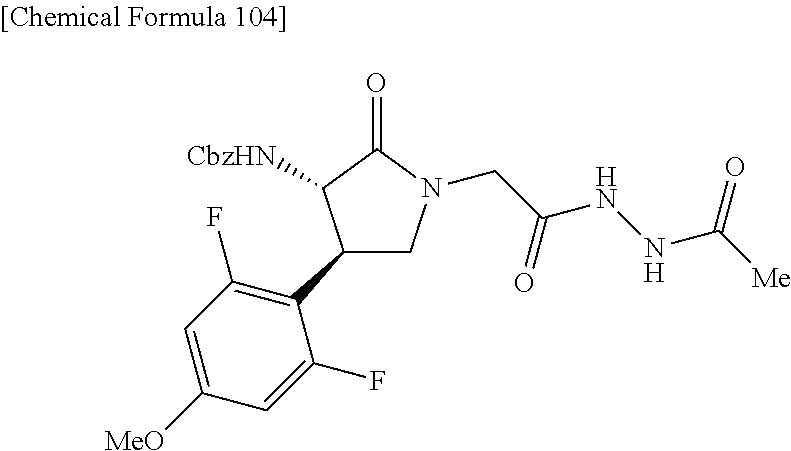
C1(C2=C(F)C=C([MeO])C=C2F)CN(CC(NNC([Me])=O)=O)C(=O)C1[CbzHN]
